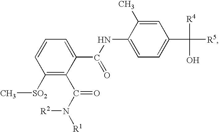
C1([SO2]C)=C(C(N([R1])[R2])=O)C(C(NC2=CC=C(C([R5])([R4])O)C=C2C)=O)=CC=C1
